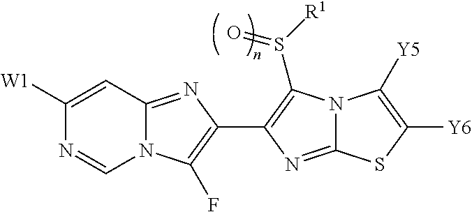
N12C(=NC(C3=C(S([R1])=O)N4C(=N3)SC([Y6])=C4[Y5])=C1F)C=C([W1])N=C2
